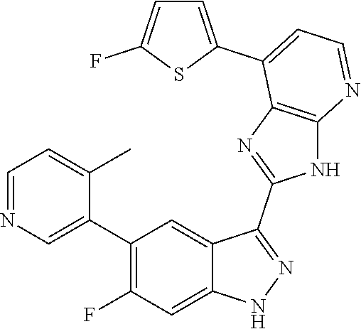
C1=NC=C(C2=C(F)C=C3C(=C2)C(C2=NC4=C(N2)N=CC=C4C2=CC=C(F)S2)=NN3)C(C)=C1
